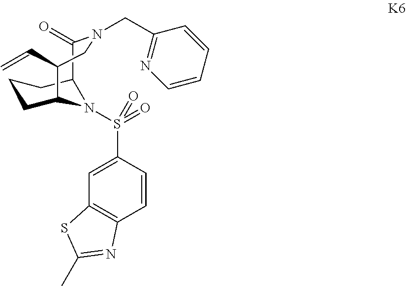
C1=CC(S(=O)(=O)N2C3CCCC2C(=O)N(CC2=NC=CC=C2)CC3C=C)=CC2=C1N=C(C)S2
